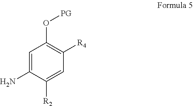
NC1=CC(O[PG])=C([R4])C=C1[R2]
